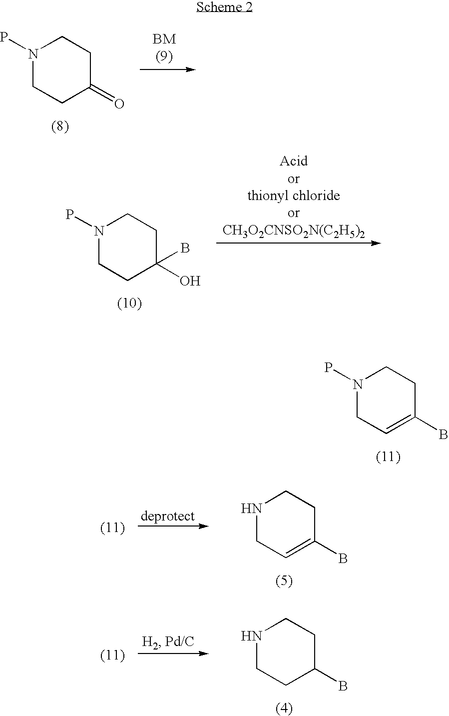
N1(P)CCC(=O)CC1.N1(P)CCC(O)(B)CC1.N1(P)CC=C(B)CC1.N1CC=C(B)CC1.N1CCC(B)CC1
